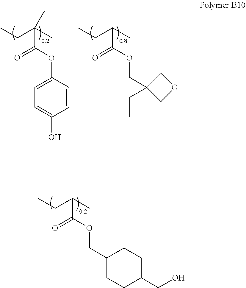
C1=C(OC(C(C)(CC)C)=O)C=CC(O)=C1.C(OC(C(C)CC)=O)C1(CC)COC1.O(C(C(C)CC)=O)CC1CCC(CO)CC1
